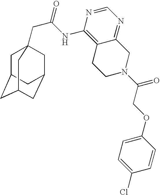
C1C2CC3CC(CC1(CC(=O)NC1=C4C(=NC=N1)CN(C(COC1=CC=C(Cl)C=C1)=O)CC4)C3)C2
